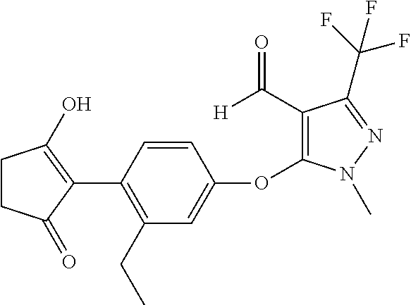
C1CC(O)=C(C2=C(CC)C=C(OC3=C(C([H])=O)C(C(F)(F)F)=NN3C)C=C2)C1=O
